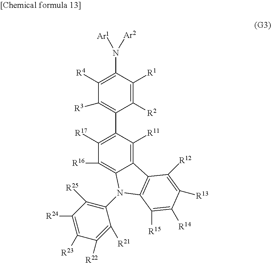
C1([R2])=C([R1])C(N([Ar2])[Ar1])=C([R4])C([R3])=C1C1=C([R17])C([R16])=C2C(=C1[R11])C1=C(N2C2=C([R25])C([R24])=C([R23])C([R22])=C2[R21])C([R15])=C([R14])C([R13])=C1[R12]
